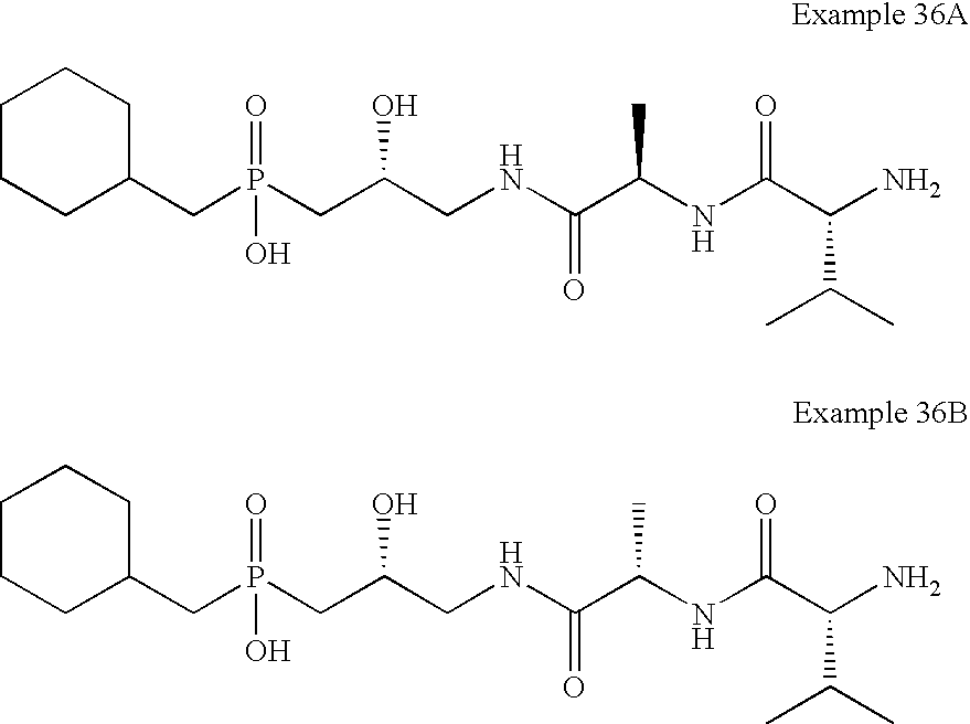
C1CCC(CP(CC(CNC(C(NC(C(N)C(C)C)=O)C)=O)O)(=O)O)CC1.C1CCC(CP(CC(CNC(C(NC(C(N)C(C)C)=O)C)=O)O)(=O)O)CC1
